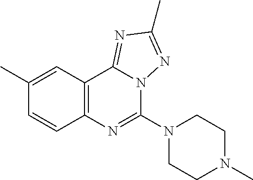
N1(C2=NC3=C(C4=NC(C)=NN24)C=C(C)C=C3)CCN(C)CC1
